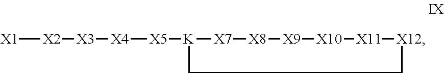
[X1][X2][X3][X4][X5][K]1[X7][X8][X9][X10][X11][X12]CC1
